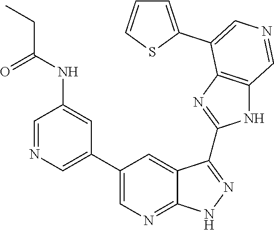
C1=NC=C(C2=CN=C3C(=C2)C(C2=NC4=C(N2)C=NC=C4C2=CC=CS2)=NN3)C=C1NC(=O)CC
